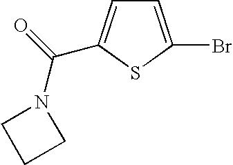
C1=C(Br)SC(C(=O)N2CCC2)=C1
